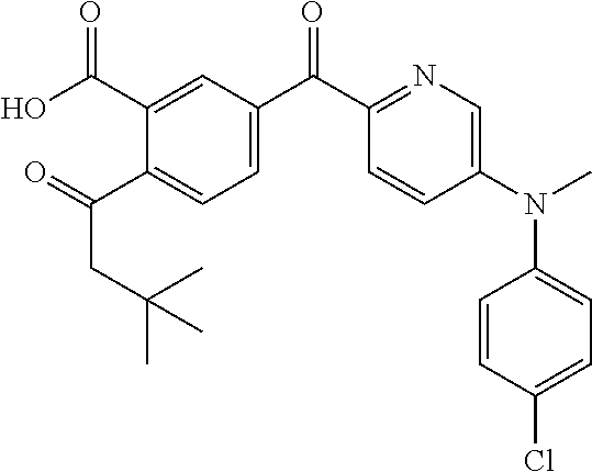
O=C(C1=CC=C(C(C2=NC=C(N(C)C3=CC=C(Cl)C=C3)C=C2)=O)C=C1C(O)=O)CC(C)(C)C
